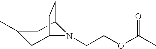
C1(C)CC2N(CCOC(C)=O)C(C1)CC2
